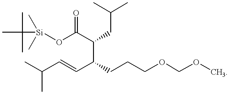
C(C(C(C=CC(C)C)CCCOCOC)CC(C)C)(=O)O[Si](C(C)(C)C)(C)C
